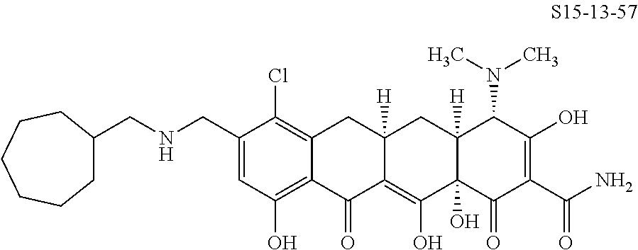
C1=C(CNCC2CCCCCC2)C(Cl)=C2C(=C1O)C(=O)C1=C(O)C3(O)C([H])(CC1([H])C2)C(N(C)C)C(O)=C(C(N)=O)C3=O
